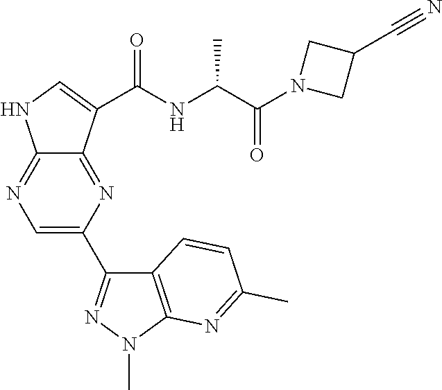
C1=C(C2=NN(C)C3=C2C=CC(C)=N3)N=C2C(=N1)NC=C2C(NC(C(N1CC(C#N)C1)=O)C)=O
